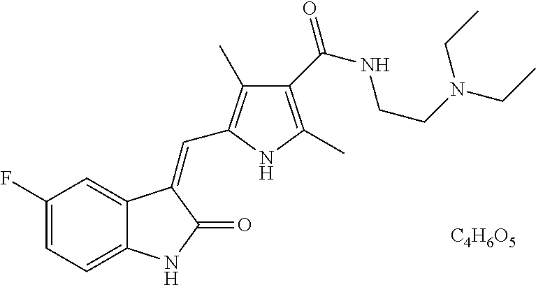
C1(F)=CC=C2C(=C1)C(=CC1=C(C)C(C(NCCN(CC)CC)=O)=C(C)N1)C(=O)N2.[C4H6O5]
